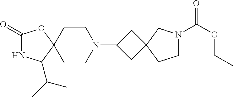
C1(=O)NC(C(C)C)C2(O1)CCN(C1CC3(C1)CN(C(OCC)=O)CC3)CC2
